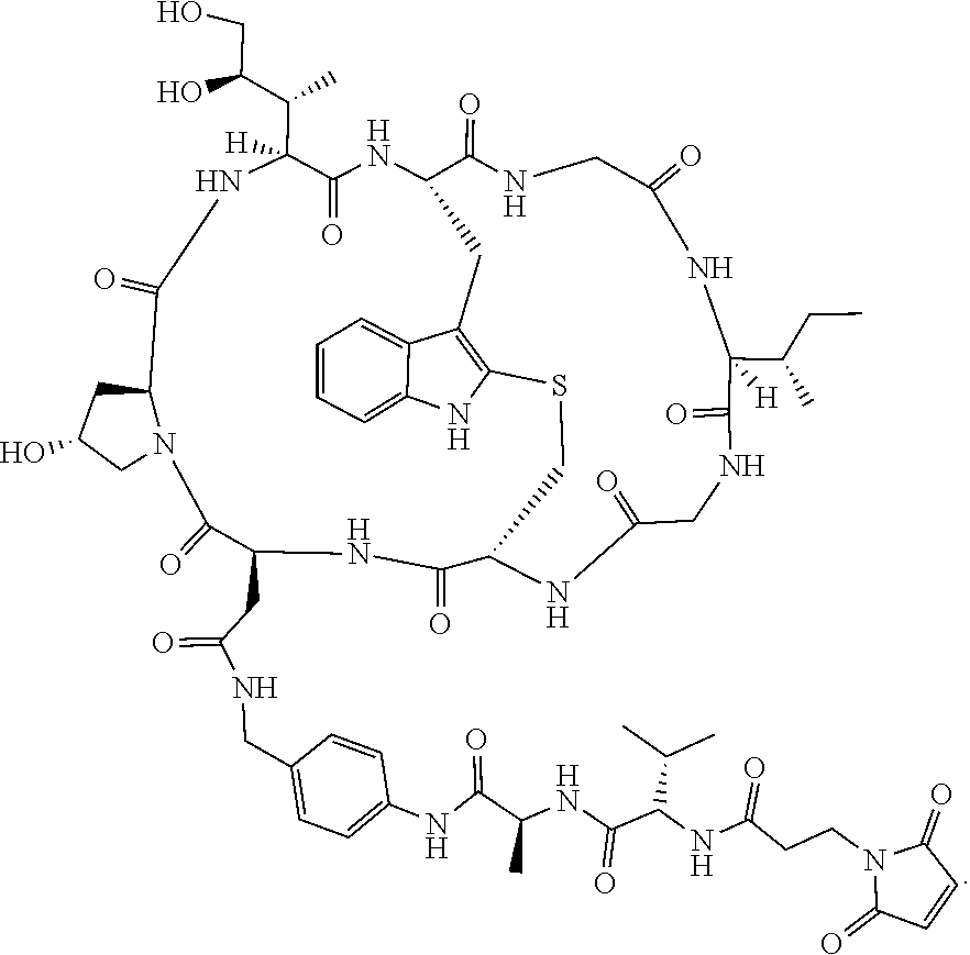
O=C1N(CCC(NC(C(C)C)C(NC(C(NC2=CC=C(CNC(=O)CC3C(=O)N4C(CC(O)C4)C(=O)NC(C(C(O)CO)C)([H])C(=O)NC4CC5=C(SCC(NC(=O)CNC(=O)C(C(CC)C)([H])NC(=O)CNC4=O)C(=O)N3)NC3=CC=CC=C53)C=C2)=O)C)=O)=O)C(=O)C=C1
